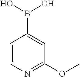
C1=CN=C(OC)C=C1B(O)O
